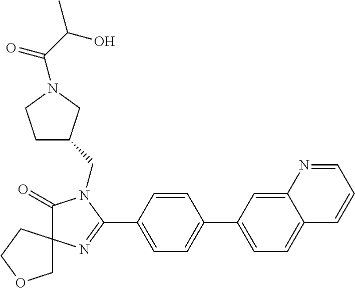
C1(=O)N(CC2CCN(C(C(O)C)=O)C2)C(C2=CC=C(C3=CC=C4C(=C3)N=CC=C4)C=C2)=NC12COCC2
